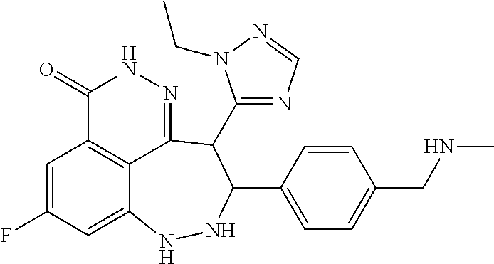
C1=C(F)C=C2C3=C1C(=O)NN=C3C(C1=NC=NN1CC)C(C1=CC=C(CNC)C=C1)NN2
